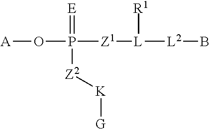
[A]OP(=[E])([Z2][K][G])[Z1][L]([R1])[L2]B
